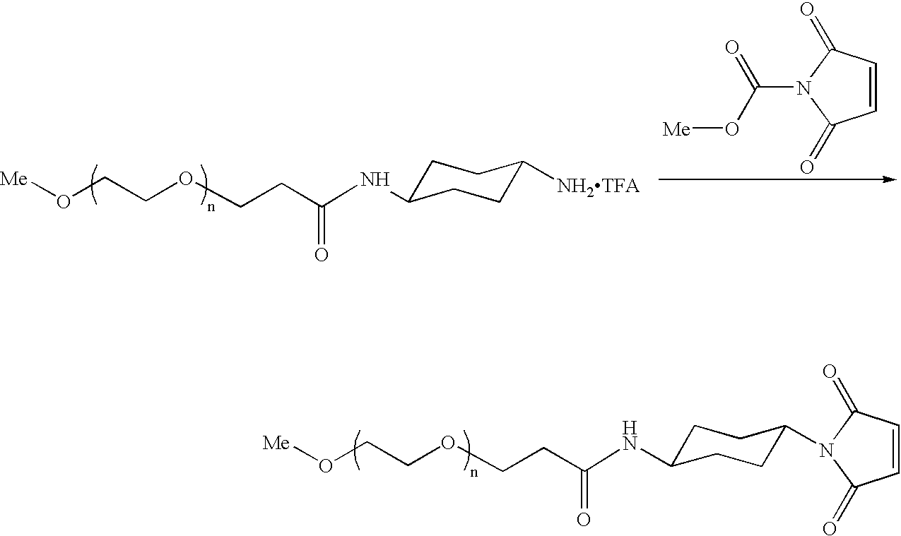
C1=CC(=O)N(C(=O)O[Me])C1=O.N(C(CCOCCO[Me])=O)C1CCC([NH2TFA])CC1.N(C(CCOCCO[Me])=O)C1CCC(N2C(=O)C=CC2=O)CC1
